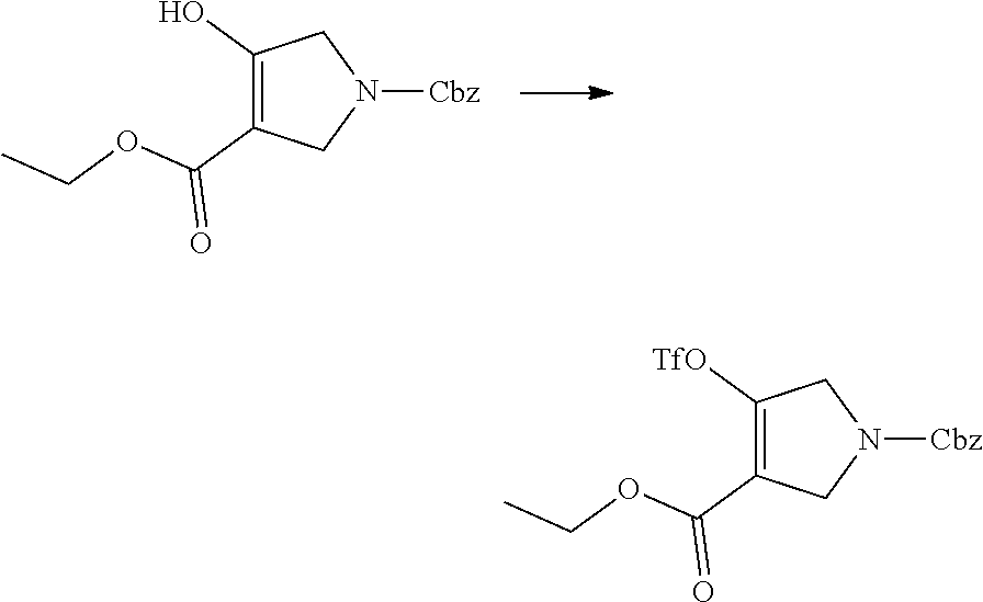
C1(O)=C(C(=O)OCC)CN([Cbz])C1.C1([TfO])=C(C(=O)OCC)CN([Cbz])C1
